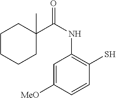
C1CCCC(C(NC2=C(S)C=CC([MeO])=C2)=O)(C)C1
